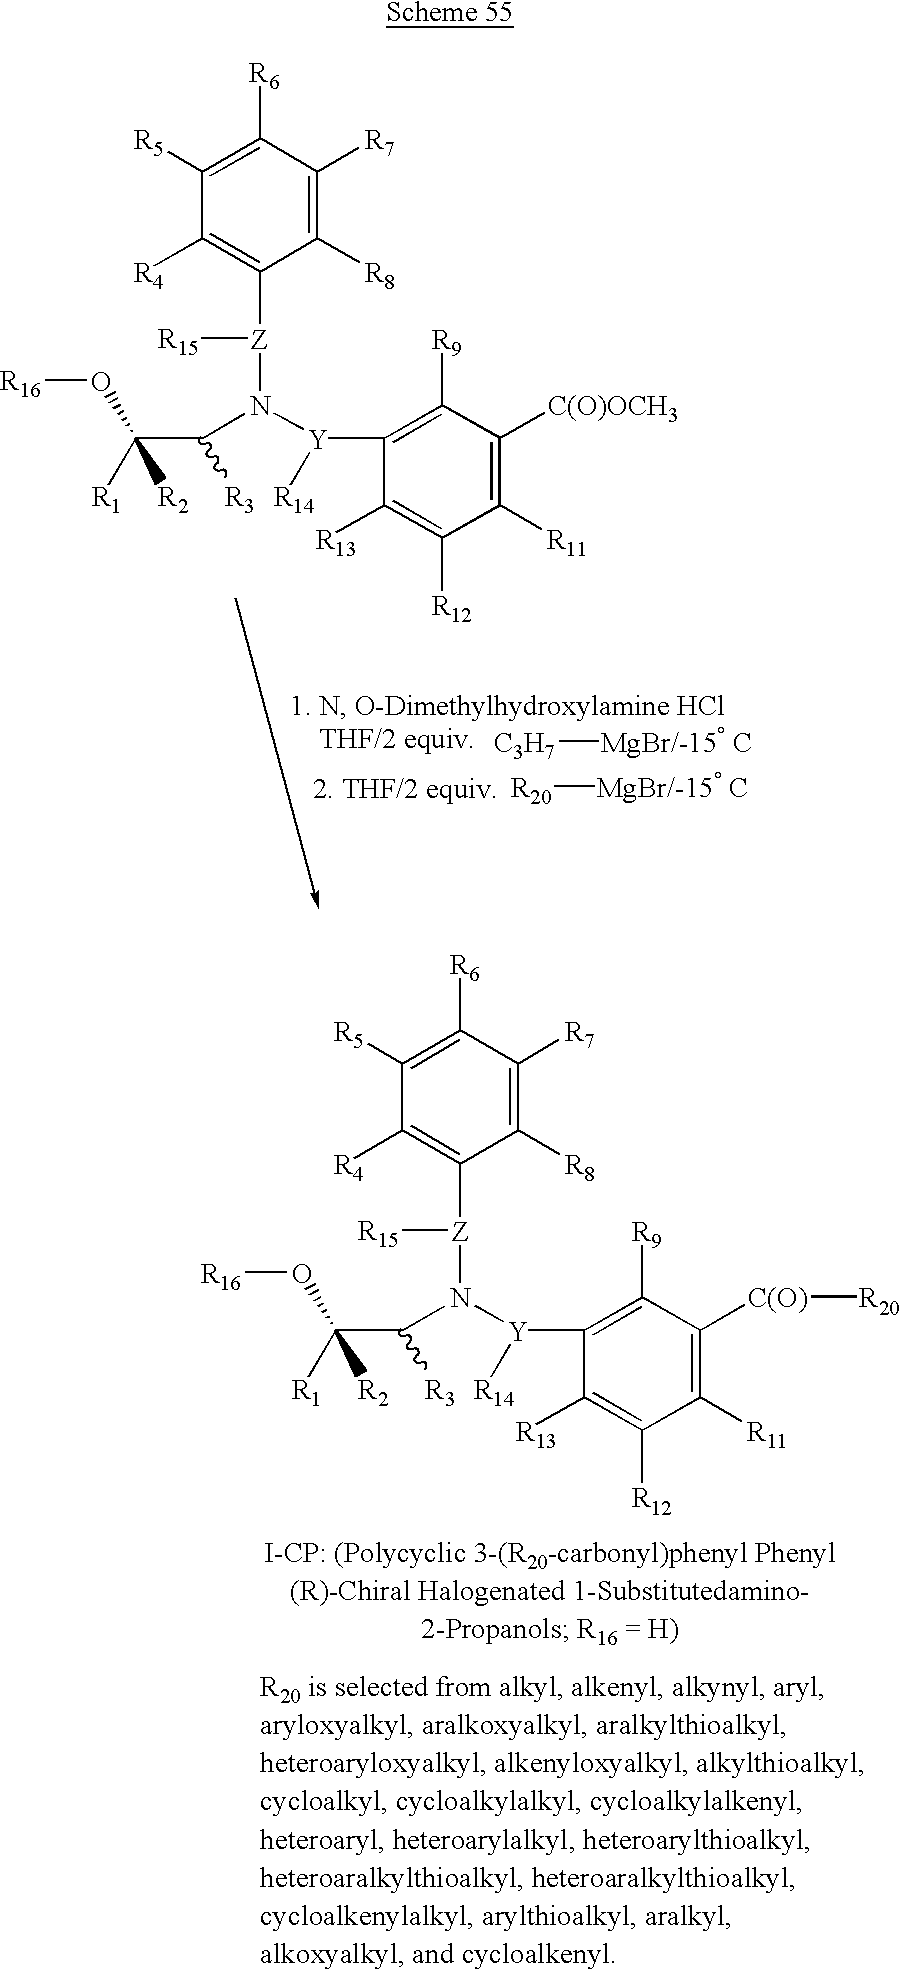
[R16]OC([R2])([R1])C(N([Y](C1=C([R9])C([C(O)OCH3])=C([R11])C([R12])=C1[R13])[R14])[Z](C1=C([R4])C([R5])=C([R6])C([R7])=C1[R8])[R15])[R3].[C3H7][MgBr/-15 C].[R20][MgBr/-15 C].[R16]OC([R2])([R1])C(N([Y](C1=C([R9])C([C(O)][R20])=C([R11])C([R12])=C1[R13])[R14])[Z](C1=C([R4])C([R5])=C([R6])C([R7])=C1[R8])[R15])[R3]
